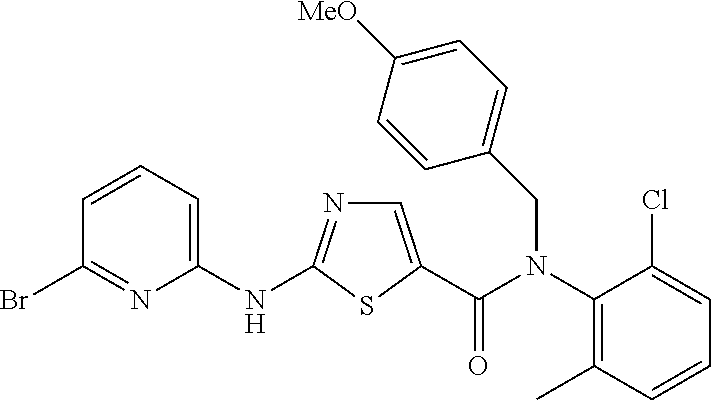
C(N(C1=C(C)C=CC=C1Cl)CC1=CC=C([MeO])C=C1)(=O)C1=CN=C(NC2=CC=CC(Br)=N2)S1
